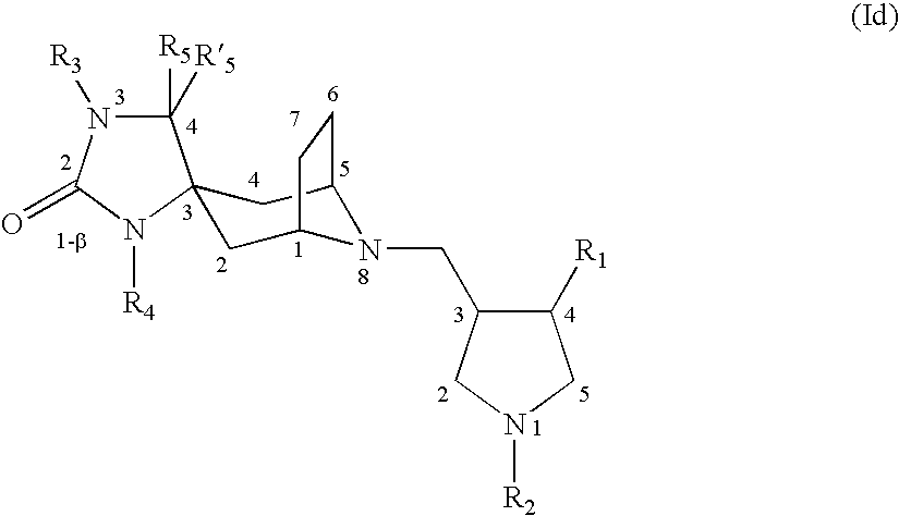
C1([R5])([R5])N([R3])C(=O)N([R4])C12CC1N(CC3C([R1])CN([R2])C3)C(C2)CC1
